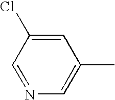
C1=NC=C(C)C=C1Cl
